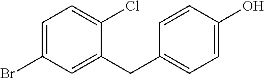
OC1=CC=C(CC2=CC(Br)=CC=C2Cl)C=C1
